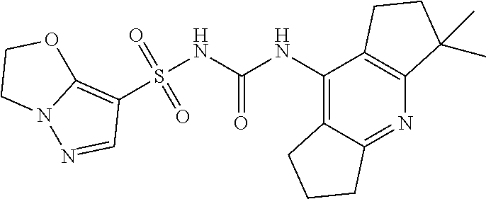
S(NC(NC1=C2C(=NC3=C1CCC3(C)C)CCC2)=O)(C1=C2N(N=C1)CCO2)(=O)=O
